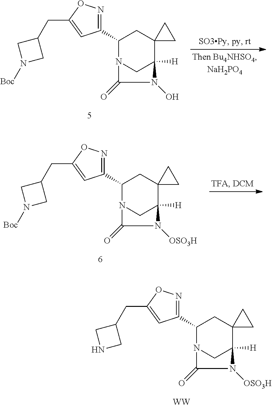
C1(C2CC3(C4([H])CN2C(=O)N4O)CC3)=NOC(CC2CN([Boc])C2)=C1.C1(C2CC3(C4([H])CN2C(=O)N4[OSO3H])CC3)=NOC(CC2CN([Boc])C2)=C1.C1(C2CC3(C4([H])CN2C(=O)N4[OSO3H])CC3)=NOC(CC2CNC2)=C1.[WW]
